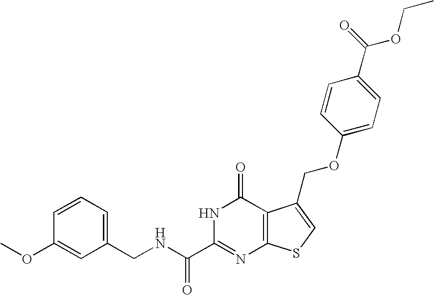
C1(CNC(C2=NC3=C(C(=O)N2)C(COC2=CC=C(C(=O)OCC)C=C2)=CS3)=O)=CC=CC(OC)=C1
